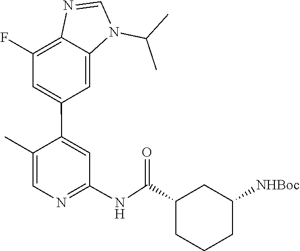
C1(F)=C2N=CN(C(C)C)C2=CC(C2=CC(NC(=O)C3CCCC([NHBoc])C3)=NC=C2C)=C1
